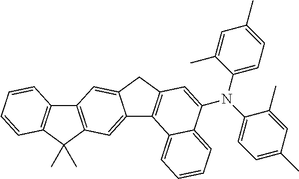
C12=CC3=C(C=C1CC1=C2C2=CC=CC=C2C(N(C2=CC=C(C)C=C2C)C2=CC=C(C)C=C2C)=C1)C1=C(C3(C)C)C=CC=C1
